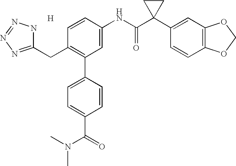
C1=CC(NC(C2(C3=CC4=C(C=C3)OCO4)CC2)=O)=CC(C2=CC=C(C(=O)N(C)C)C=C2)=C1CC1=NN=NN1.[H]
